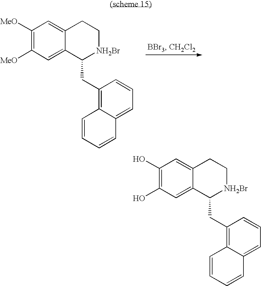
C1([MeO])=C([MeO])C=C2C(=C1)CC[NH2Br]C2CC1=C2C(=CC=C1)C=CC=C2.C1(O)=C(O)C=C2C(=C1)CC[NH2Br]C2CC1=C2C(=CC=C1)C=CC=C2
